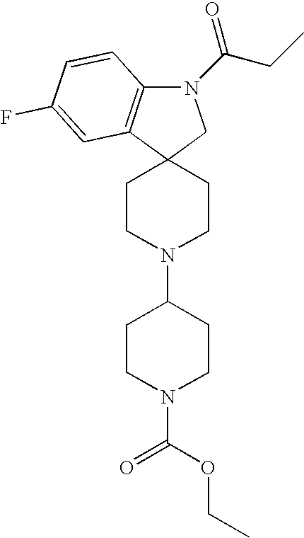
C12(CCN(C3CCN(C(=O)OCC)CC3)CC1)CN(C(=O)CC)C1=C2C=C(F)C=C1
